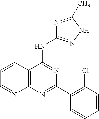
C12=C(N=C(C3=C(Cl)C=CC=C3)N=C1NC1=NNC(C)=N1)N=CC=C2
